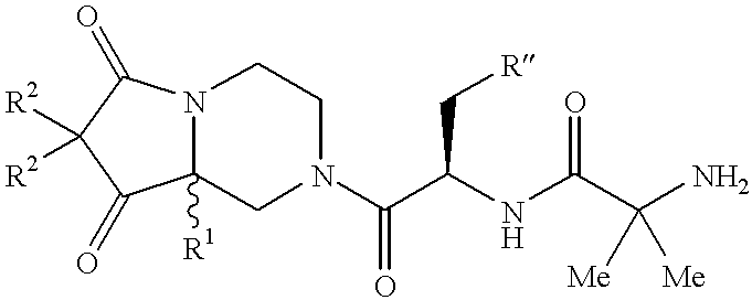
C12([R1])N(C(=O)C([R2])([R2])C1=O)CCN(C(C(C[R])NC(=O)C(N)([Me])[Me])=O)C2
